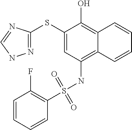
N1=C(SC2=CC(NS(=O)(=O)C3=C(F)C=CC=C3)=C3C(=C2O)C=CC=C3)N=CN1
